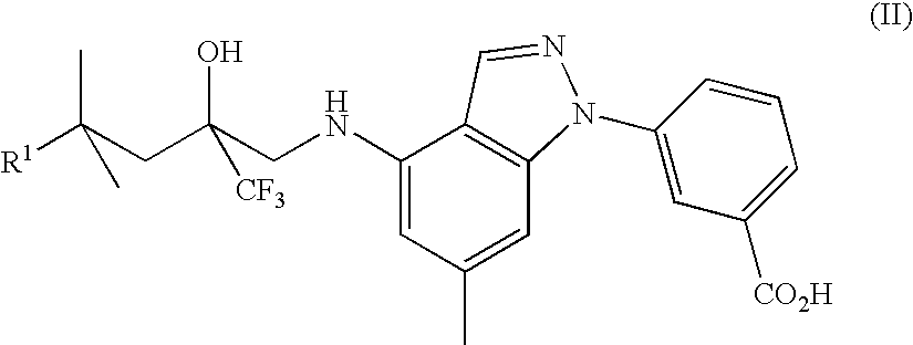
[R1]C(CC(CNC1=CC(C)=CC2=C1C=NN2C1=CC([CO2H])=CC=C1)(O)[CF3])(C)C
